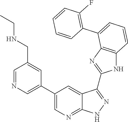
C1(F)=C(C2=CC=CC3=C2N=C(C2=NNC4=NC=C(C5=CN=CC(CNCC)=C5)C=C42)N3)C=CC=C1
